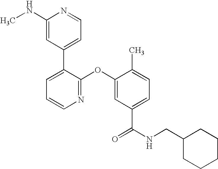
N1=C(OC2=CC(C(NCC3CCCCC3)=O)=CC=C2C)C(C2=CC=NC(NC)=C2)=CC=C1
